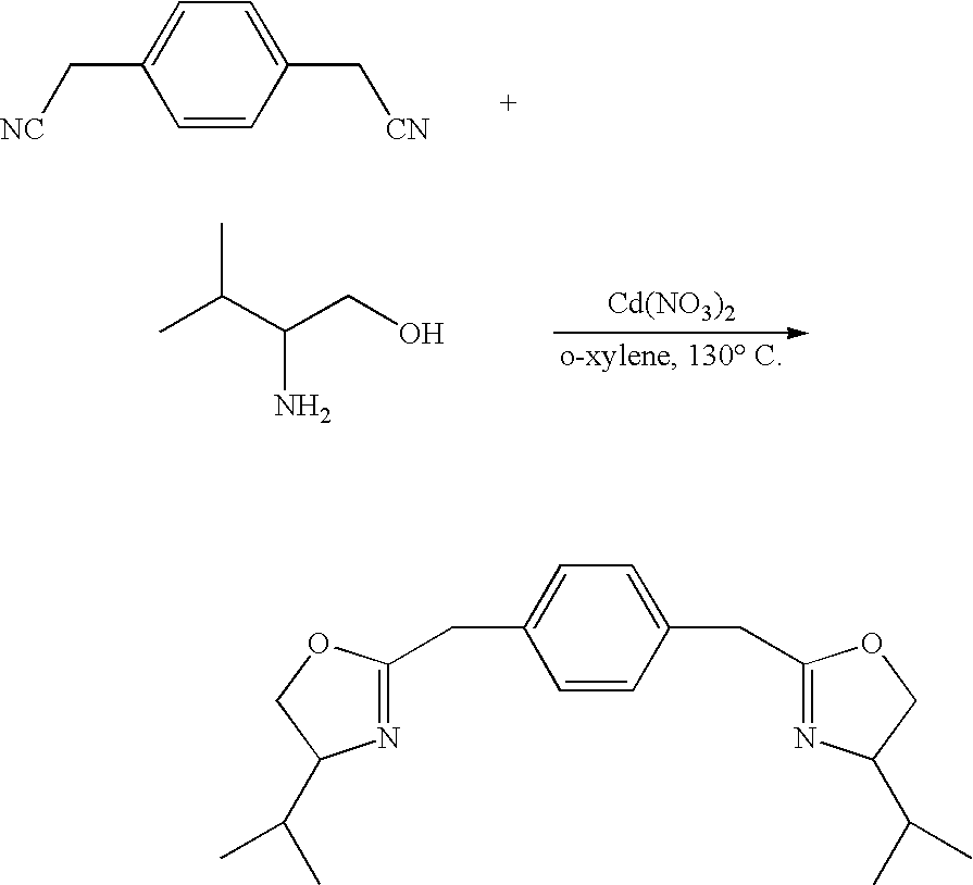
C1=CC(C[CN])=CC=C1C[NC].CC(C(CO)N)C.[Cd(NO3)2].C1=CC(CC2=NC(C(C)C)CO2)=CC=C1CC1=NC(C(C)C)CO1
